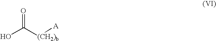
OC([(CH2)b][A])=O
